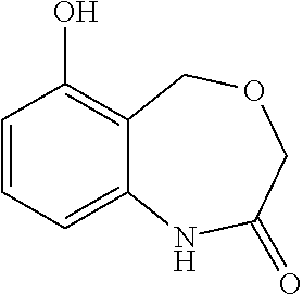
C1=CC(O)=C2C(=C1)NC(=O)COC2
